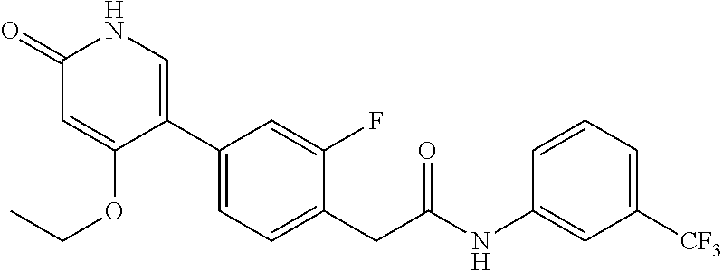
C1(NC(CC2=CC=C(C3=CNC(=O)C=C3OCC)C=C2F)=O)=CC([CF3])=CC=C1
